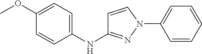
C1(OC)=CC=C(NC2=NN(C3=CC=CC=C3)C=C2)C=C1
